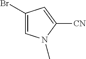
C1(Br)=CN(C)C([CN])=C1
